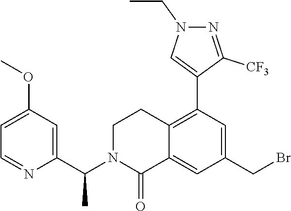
C1=C(OC)C=C(C(N2C(=O)C3=CC(CBr)=CC(C4=CN(CC)N=C4[CF3])=C3CC2)C)N=C1
